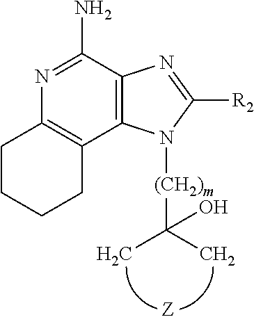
C1CCCC2=C1N=C(N)C1=C2N([(CH2)m]C(C)(C)O)C([R2])=N1
